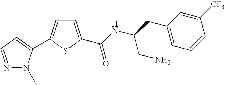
C1=C(C(NC(CC2=CC=CC([CF3])=C2)CN)=O)SC(C2=CC=NN2C)=C1
